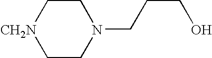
C1C[CH2N]CCN1CCCO
